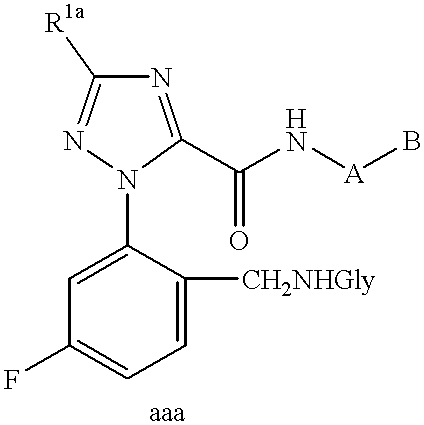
C1=C([CH2NHGly])C(N2C(C(N[A]B)=O)=NC([R1a])=N2)=CC(F)=C1
